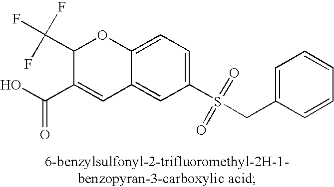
C1(S(CC2=CC=CC=C2)(=O)=O)=CC=C2C(=C1)C=C(C(=O)O)C(C(F)(F)F)O2
